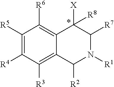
C1([R5])=C([R4])C([R3])=C2C(=C1[R6])C([X])([R8])C([R7])N([R1])C2[R2].*
